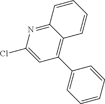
N1=C2C(=C(C3=CC=CC=C3)C=C1Cl)C=CC=C2
